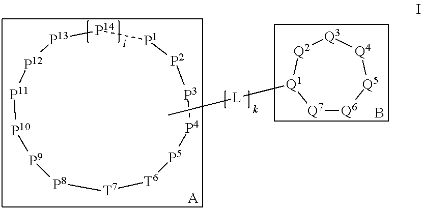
[Q7]1[Q6][Q5][Q4][Q3][Q2][Q1]1[L]C.[P11]1[P10][P9][P8][T7][T6][P5][P4][P3][P2][P1][P14][P13][P12]1.[A].B
